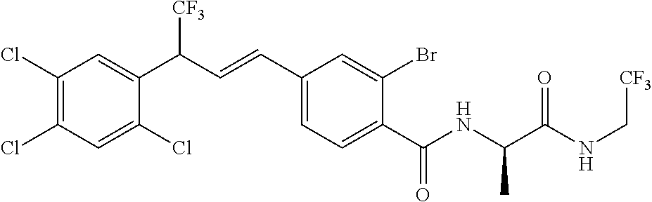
C1(Cl)=C(Cl)C=C(Cl)C(C(C=CC2=CC=C(C(NC(C(NC[CF3])=O)C)=O)C(Br)=C2)[CF3])=C1
